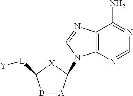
C12=C(N=CN=C1N)N(C1[A]BC([L][Y])[X]1)C=N2
